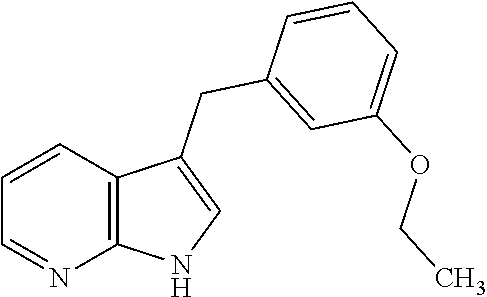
C1=CC2=C(N=C1)NC=C2CC1=CC(OCC)=CC=C1
